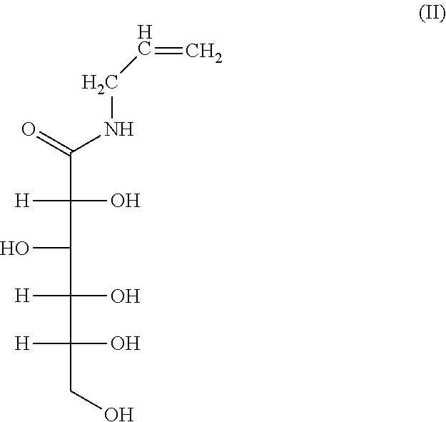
C(C(C(C(C(C(=O)NCC=C)(O)[H])O)(O)[H])(O)[H])O
